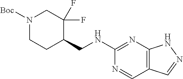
C1CC(CNC2=NC3=C(C=N2)C=NN3)C(F)(F)CN1[Boc]
